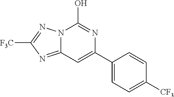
N12C(=NC([F3C])=N1)C=C(C1=CC=C([CF3])C=C1)N=C2O
